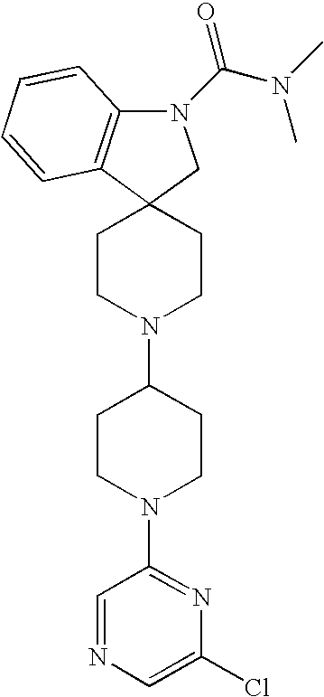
C12(CCN(C3CCN(C4=NC(Cl)=CN=C4)CC3)CC1)CN(C(N(C)C)=O)C1=C2C=CC=C1
